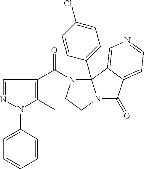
N1=CC(C(N2CCN3C(=O)C4=CC=NC=C4C23C2=CC=C(Cl)C=C2)=O)=C(C)N1C1=CC=CC=C1
